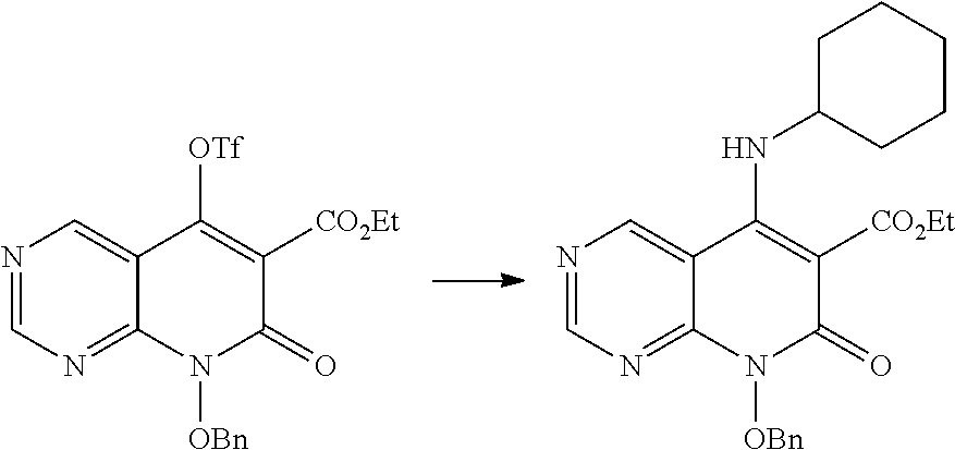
N1=CN=C2C(=C1)C([OTf])=C([CO2Et])C(=O)N2[OBn].N1=CN=C2C(=C1)C(NC1CCCCC1)=C([CO2Et])C(=O)N2[OBn]
